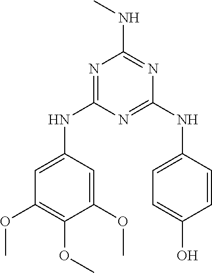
N1=C(NC2=CC(OC)=C(OC)C(OC)=C2)N=C(NC2=CC=C(O)C=C2)N=C1NC
